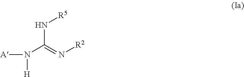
[A]N([H])C(=N[R2])N[R5]
